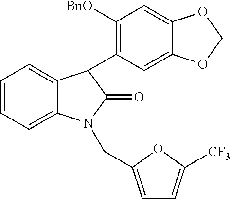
C1=CC=C2C(=C1)C(C1=C([BnO])C=C3C(=C1)OCO3)C(=O)N2CC1=CC=C([CF3])O1
